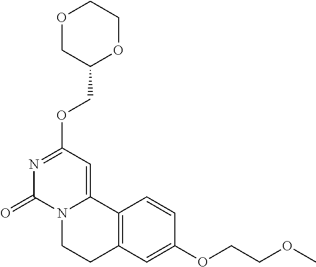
O1CC(COC2=NC(=O)N3C(=C2)C2=C(CC3)C=C(OCCOC)C=C2)OCC1
